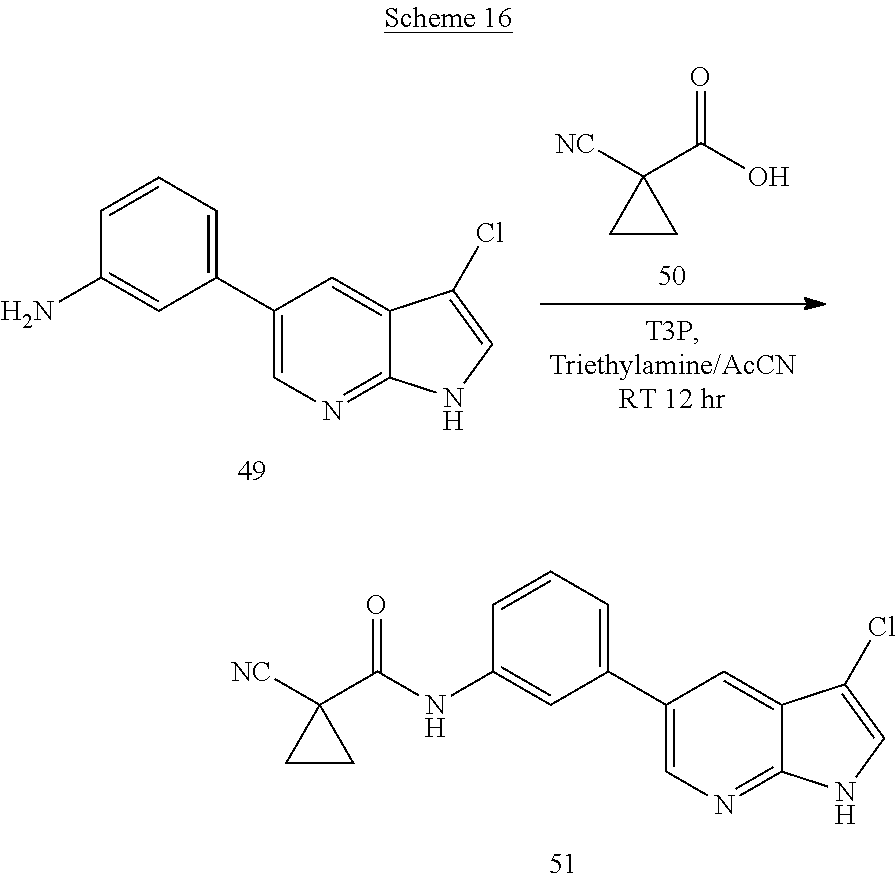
[NC]C1(C(O)=O)CC1.C1(C2=CC=CC(N)=C2)=CN=C2C(=C1)C(Cl)=CN2.C1(C2=CC=CC(NC(C3([NC])CC3)=O)=C2)=CN=C2C(=C1)C(Cl)=CN2
